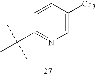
C1=CC(C(C)(C)C)=NC=C1[CF3]
